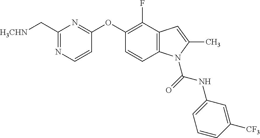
C1(OC2=NC(C[H3CHN])=NC=C2)=C(F)C2=C(C=C1)N(C(NC1=CC=CC([CF3])=C1)=O)C(C)=C2
